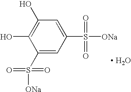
C1(O)=C(O)C(S([ONa])(=O)=O)=CC(S([ONa])(=O)=O)=C1.[ H2O]
